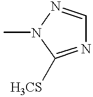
N1=C([H3CS])N(C)N=C1
